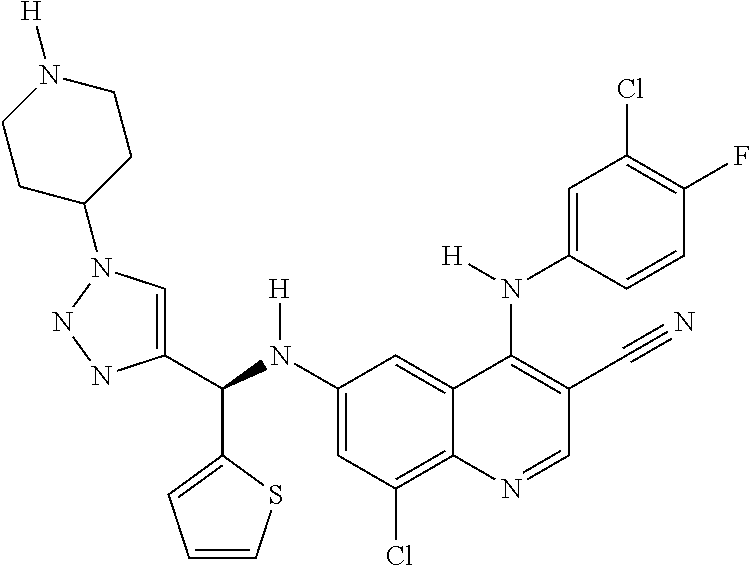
C1(N(C(C2=CN(C3CCN([H])CC3)NN2)C2=CC=CS2)[H])=CC(Cl)=C2C(=C1)C(N(C1=CC(Cl)=C(F)C=C1)[H])=C(C#N)C=N2
